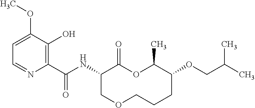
C1(C(NC2C(=O)OC(C)C(OCC(C)C)CCCOC2)=O)=C(O)C(OC)=CC=N1
